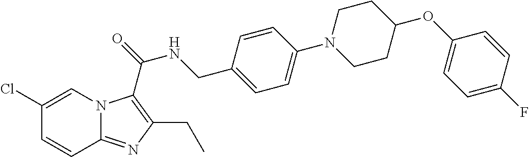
C1(Cl)=CN2C(=NC(CC)=C2C(=O)NCC2=CC=C(N3CCC(OC4=CC=C(F)C=C4)CC3)C=C2)C=C1
